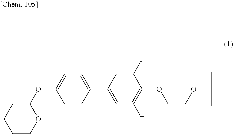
C1=CC(C2=CC(F)=C(OCCOC(C)(C)C)C(F)=C2)=CC=C1OC1CCCCO1
